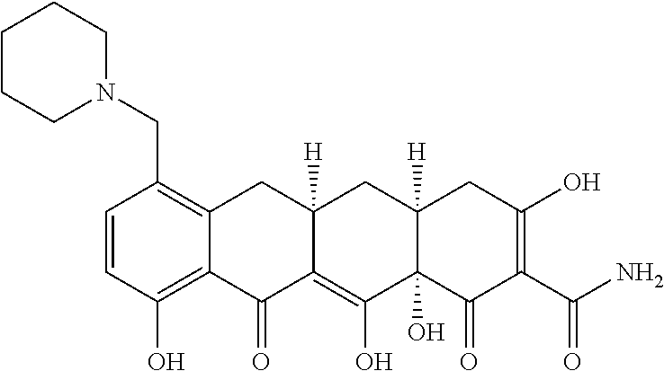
C1=CC(O)=C2C(=C1CN1CCCCC1)CC1([H])C(=C(O)C3(O)C([H])(C1)CC(O)=C(C(N)=O)C3=O)C2=O
